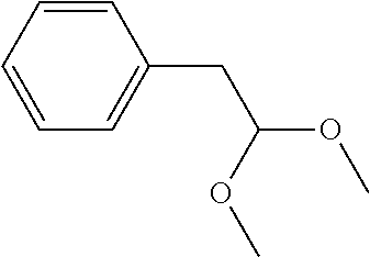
C1=CC=CC=C1CC(OC)OC
